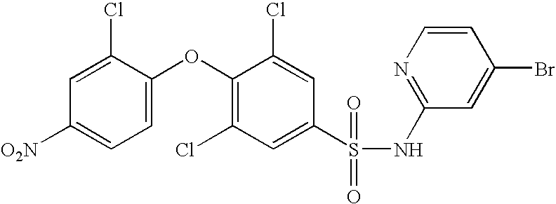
O(C1=C(Cl)C=C(S(NC2=NC=CC(Br)=C2)(=O)=O)C=C1Cl)C1=CC=C([O2N])C=C1Cl
